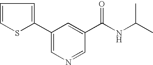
C1=CSC(C2=CN=CC(C(NC(C)C)=O)=C2)=C1
